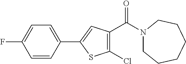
N1(C(C2=C(Cl)SC(C3=CC=C(F)C=C3)=C2)=O)CCCCCC1
